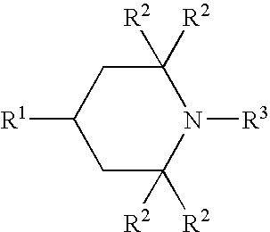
[R1]C1CC([R2])([R2])N([R3])C([R2])([R2])C1
